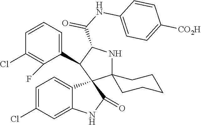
C12(NC(C(NC3=CC=C([CO2H])C=C3)=O)C(C3=CC=CC(Cl)=C3F)C13C1=CC=C(Cl)C=C1NC3=O)CCCCC2
